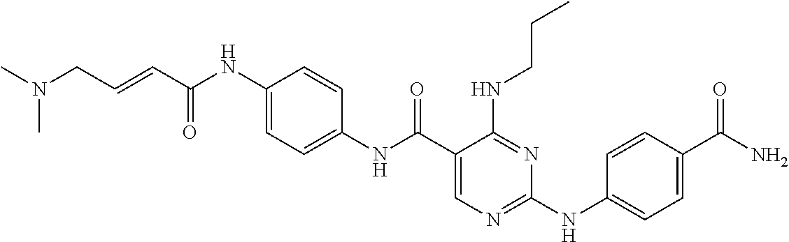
C1=C(NC(C=CCN(C)C)=O)C=CC(NC(C2=CN=C(NC3=CC=C(C(N)=O)C=C3)N=C2NCCC)=O)=C1
